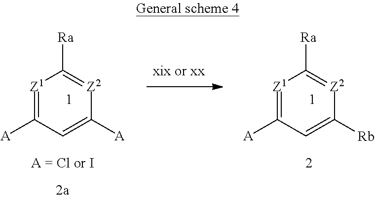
[Z1]1=C([A])C=C([A])[Z2]=C1[Ra].[Z1]1=C([A])C=C([Rb])[Z2]=C1[Ra]
